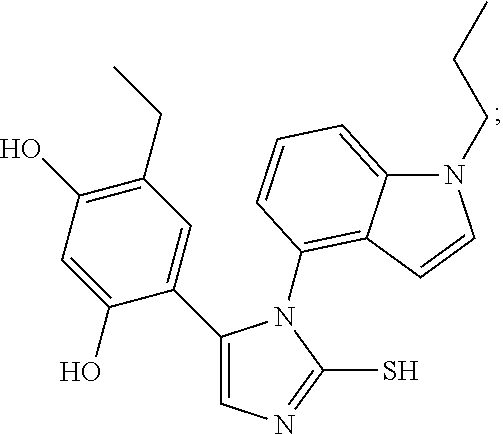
C1(C2=CN=C(S)N2C2=C3C(=CC=C2)N(CCC)C=C3)=CC(CC)=C(O)C=C1O
